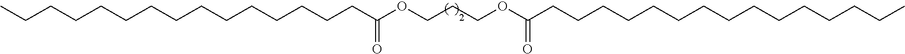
CCCCCCCCCCCCCCCC(OCCCOC(CCCCCCCCCCCCCCC)=O)=O
